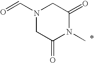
N1(C=O)CC(=O)N(C)C(=O)C1
